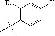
C1=CC(Cl)=CC([Et])=C1C(C)(C)C
